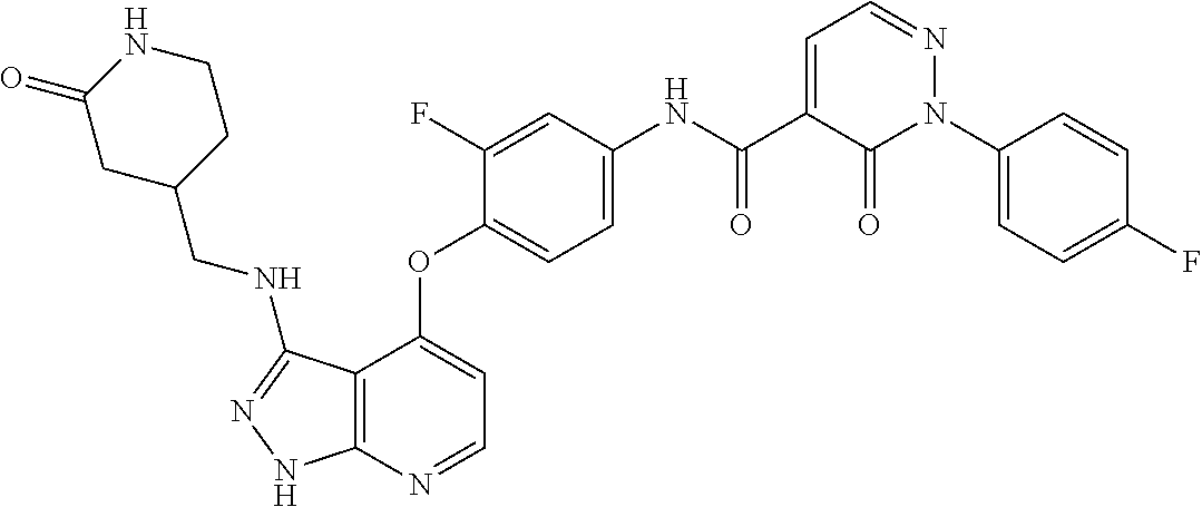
C12=C(N=CC=C1OC1=CC=C(NC(C3=CC=NN(C4=CC=C(F)C=C4)C3=O)=O)C=C1F)NN=C2NCC1CCNC(=O)C1
